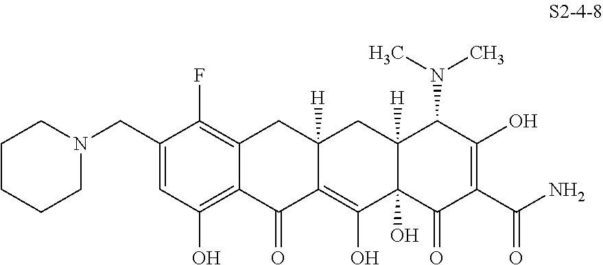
C12=C(O)C=C(CN3CCCCC3)C(F)=C1CC1([H])C(=C(O)C3(O)C([H])(C1)C(N(C)C)C(O)=C(C(N)=O)C3=O)C2=O
